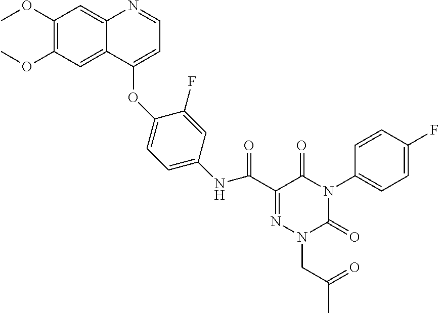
C1(OC)=C(OC)C=C2C(=C1)N=CC=C2OC1=CC=C(NC(C2=NN(CC(C)=O)C(=O)N(C3=CC=C(F)C=C3)C2=O)=O)C=C1F
